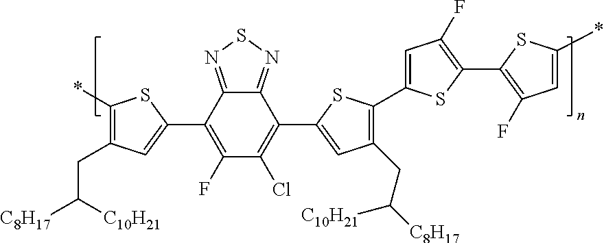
C1(*)=C(CC([C8H17])[C10H21])C=C(C2=C(F)C(Cl)=C(C3=CC(CC([C8H17])[C10H21])=C(C4=CC(F)=C(C5=C(F)C=C(*)S5)S4)S3)C3=NSN=C23)S1
